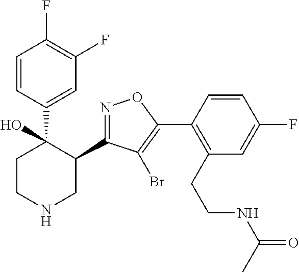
C1=CC(C2(O)CCNCC2C2=NOC(C3=C(CCNC(=O)C)C=C(F)C=C3)=C2Br)=CC(F)=C1F
